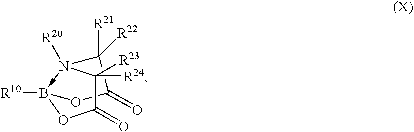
N12([R20])->B([R10])(OC(=O)C1([R23])[R24])OC(=O)C2([R21])[R22]
